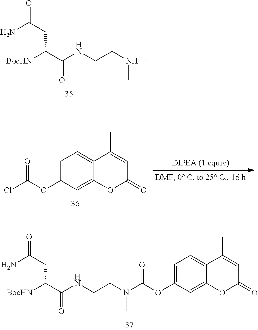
NC(CC(C(NCCNC)=O)[BocHN])=O.C1=C(OC(=O)Cl)C=C2C(=C1)C(C)=CC(=O)O2.C1=C(OC(=O)N(C)CCNC(C([BocHN])CC(=O)N)=O)C=C2C(=C1)C(C)=CC(=O)O2
